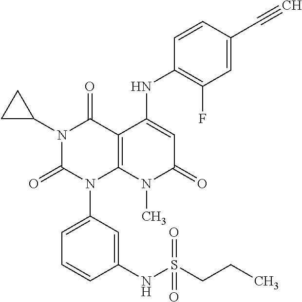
N1(C2CC2)C(=O)N(C2=CC=CC(NS(CCC)(=O)=O)=C2)C2=C(C1=O)C(NC1=C(F)C=C(C#C)C=C1)=CC(=O)N2C
